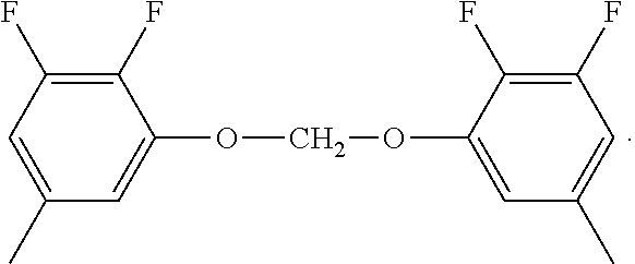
C1(C)=CC(F)=C(F)C(OCOC2=CC(C)=CC(F)=C2F)=C1
